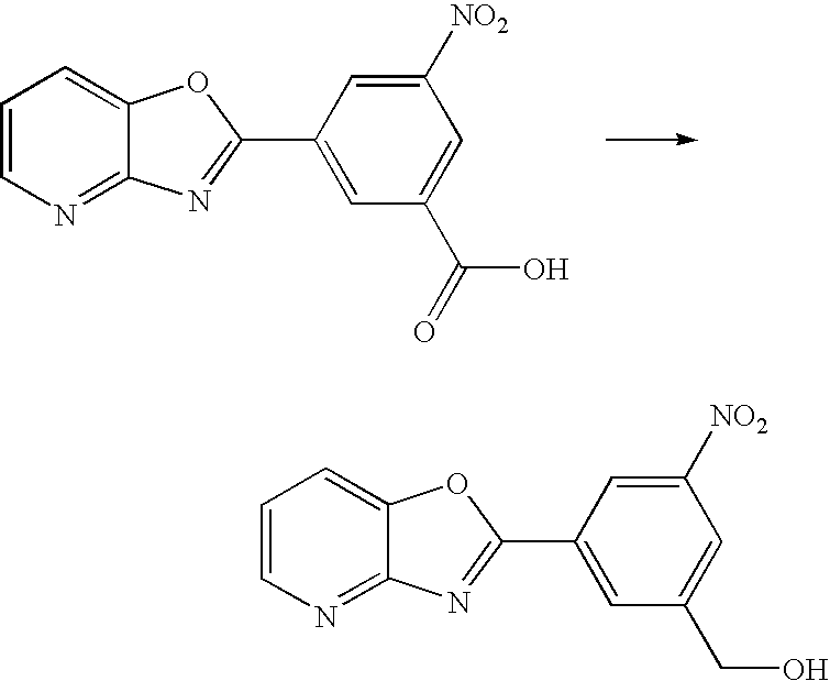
C1=CN=C2C(=C1)OC(C1=CC(C(O)=O)=CC([NO2])=C1)=N2.C1=CN=C2C(=C1)OC(C1=CC(CO)=CC([NO2])=C1)=N2
